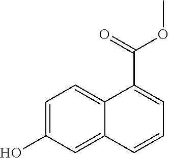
C1=C(O)C=C2C(=C1)C(C(=O)OC)=CC=C2
